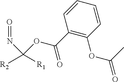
C1(C(=O)OC(N=O)([R2])[R1])=C(OC(=O)C)C=CC=C1
